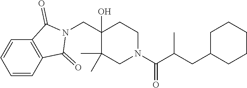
C1(CN2C(=O)C3=C(C2=O)C=CC=C3)(O)C(C)(C)CN(C(C(CC2CCCCC2)C)=O)CC1
